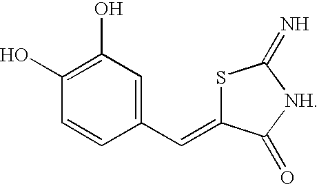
C1(C=C2SC(=N)[NH]C2=O)=CC(O)=C(O)C=C1
